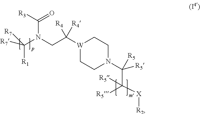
[W]1(C(CN(C([R7])([R1])[R7])C(=O)[R3])([R4])[R4])CCN(C(C([X][R2])([R5])[R5])([R5])[R5])CC1
